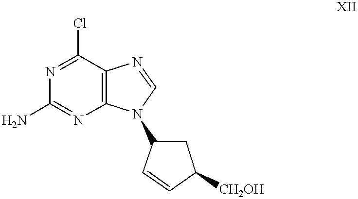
C12=C(C(Cl)=NC(N)=N1)N=CN2C1CC([CH2OH])C=C1
